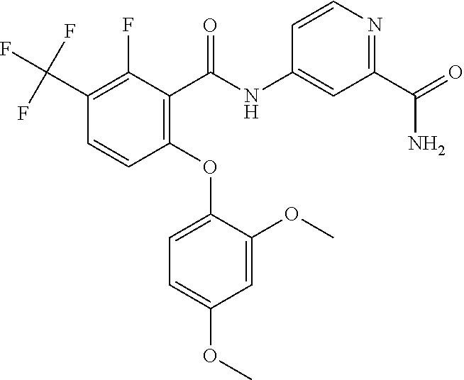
C1=CC(OC2=CC=C(OC)C=C2OC)=C(C(=O)NC2=CC(C(=O)N)=NC=C2)C(F)=C1C(F)(F)F
